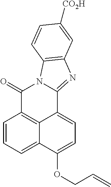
C1=CC=C2C3=C1C(=O)N1C(=NC4=C1C=CC([CO2H])=C4)C3=CC=C2OCC=C
